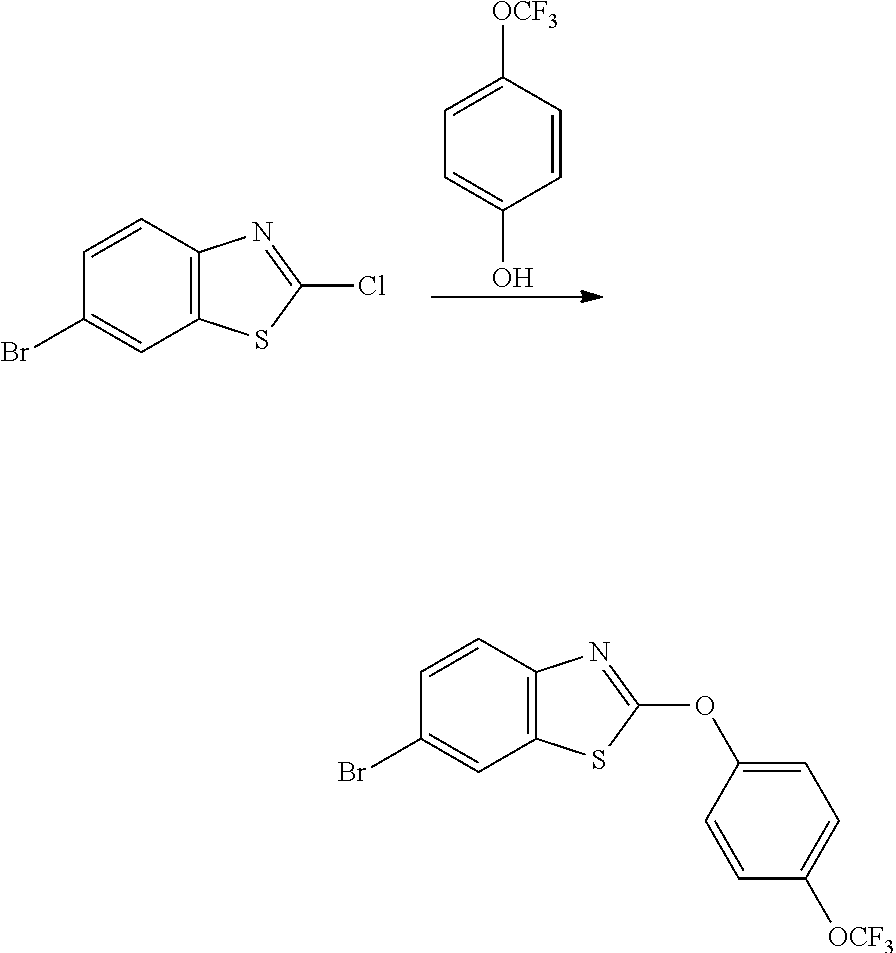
C12=C(C=CC(Br)=C1)N=C(Cl)S2.C1=CC([OCF3])=CC=C1O.C12=C(C=CC(Br)=C1)N=C(OC1=CC=C([OCF3])C=C1)S2
